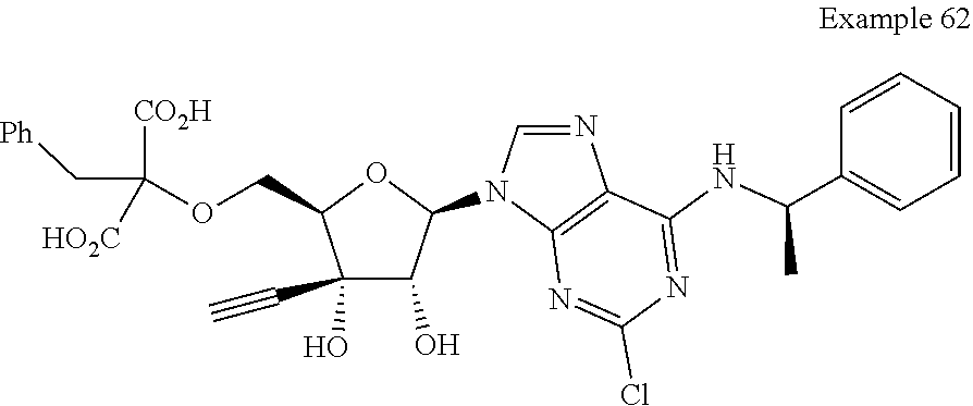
C1=NC2=C(N1C1OC(COC(C[Ph])([CO2H])[HO2C])C(O)(C#C)C1O)N=C(Cl)N=C2NC(C1=CC=CC=C1)C
